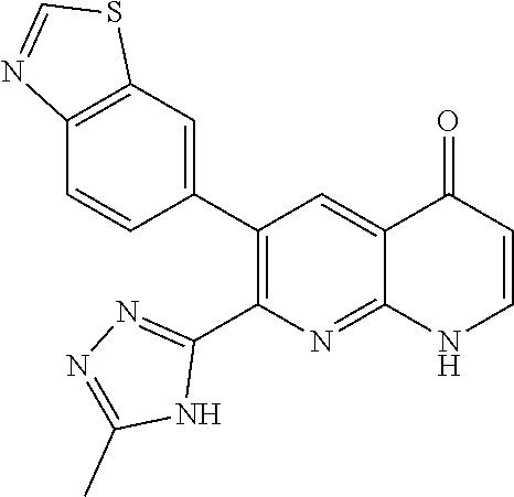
C12=C(C=C(C3=C(C4=NN=C(C)N4)N=C4C(=C3)C(=O)C=CN4)C=C1)SC=N2
